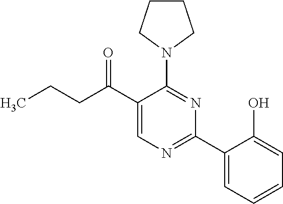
C1(C(CCC)=O)=CN=C(C2=CC=CC=C2O)N=C1N1CCCC1
